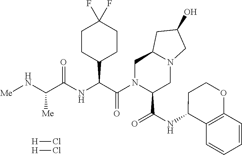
C1CC(C(C(N2C(C(NC3C4=C(OCC3)C=CC=C4)=O)CN3C(C2)CC(O)C3)=O)NC(C(N[Me])[Me])=O)CCC1(F)F.[H]Cl.[H]Cl
